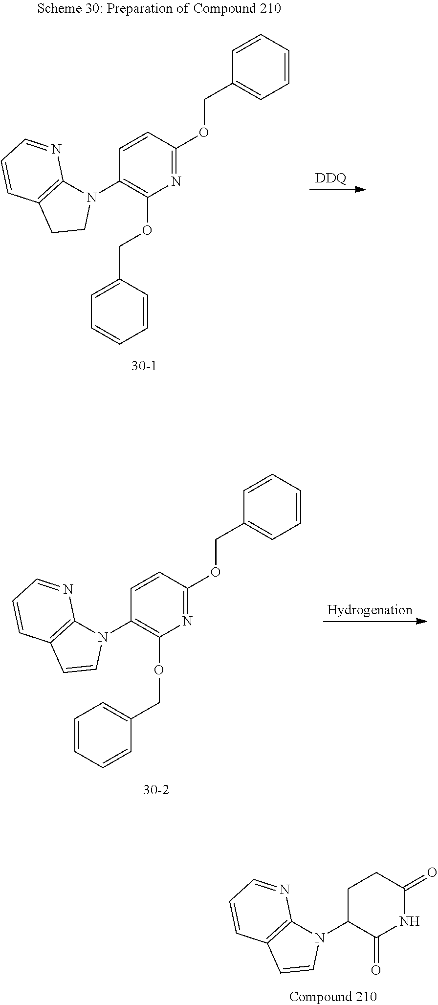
C1C(N2C3=C(C=C2)C=CC=N3)C(=O)NC(=O)C1.[DDQ].C1=CC=CC(COC2=C(N3C4=C(CC3)C=CC=N4)C=CC(OCC3=CC=CC=C3)=N2)=C1.[Hydrogenation].O(C1=C(N2C3=C(C=C2)C=CC=N3)C=CC(OCC2=CC=CC=C2)=N1)CC1=CC=CC=C1
